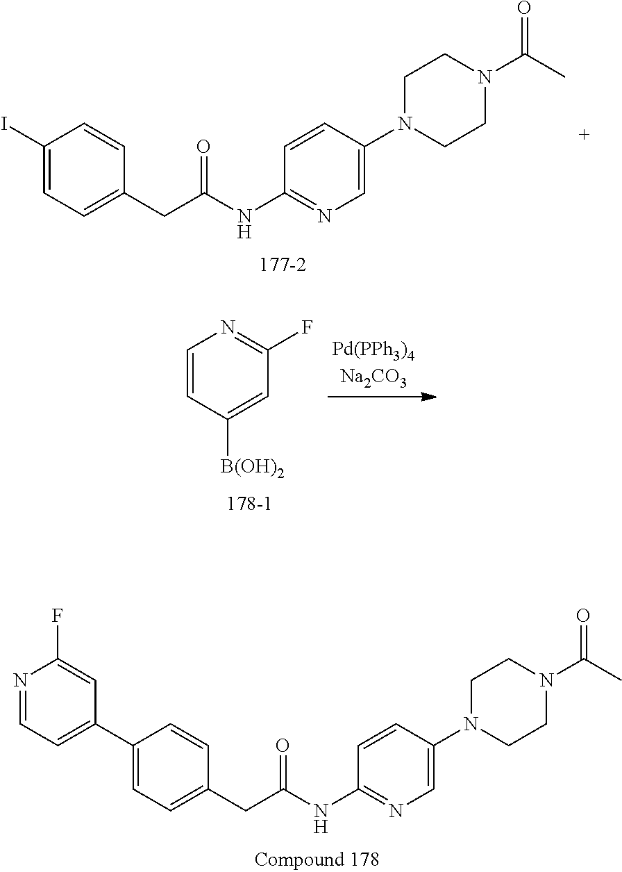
C1(I)=CC=C(CC(NC2=NC=C(N3CCN(C(C)=O)CC3)C=C2)=O)C=C1.C1=CC([B(OH)2])=CC(F)=N1.N1=CC=C(C2=CC=C(CC(NC3=NC=C(N4CCN(C(C)=O)CC4)C=C3)=O)C=C2)C=C1F
